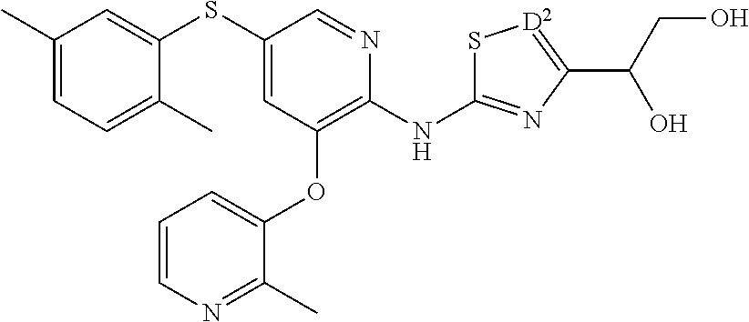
C1(C)=CC=C(C)C(SC2=CC(OC3=CC=CN=C3C)=C(NC3=NC(C(CO)O)=[D2]S3)N=C2)=C1
